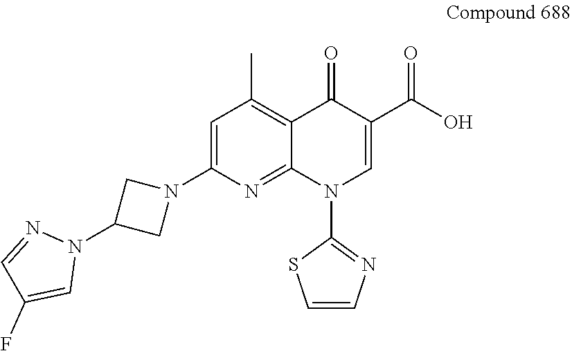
C1=C(N2CC(N3N=CC(F)=C3)C2)N=C2C(=C1C)C(=O)C(C(O)=O)=CN2C1=NC=CS1
